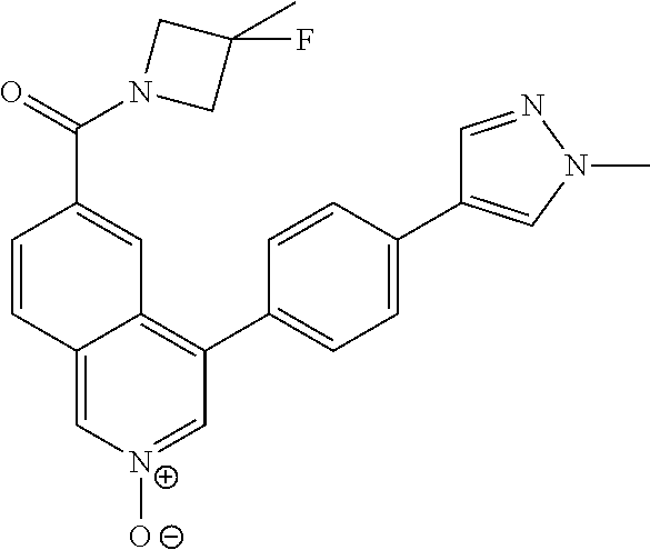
C1(C2=CC=C(C3=CN(C)N=C3)C=C2)=C2C(=C[N+]([O-])=C1)C=CC(C(N1CC(C)(F)C1)=O)=C2
